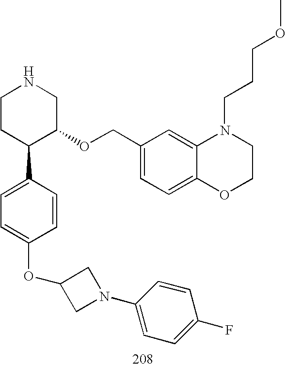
C1CC(C2=CC=C(OC3CN(C4=CC=C(F)C=C4)C3)C=C2)C(OCC2=CC=C3C(=C2)N(CCCOC)CCO3)CN1
